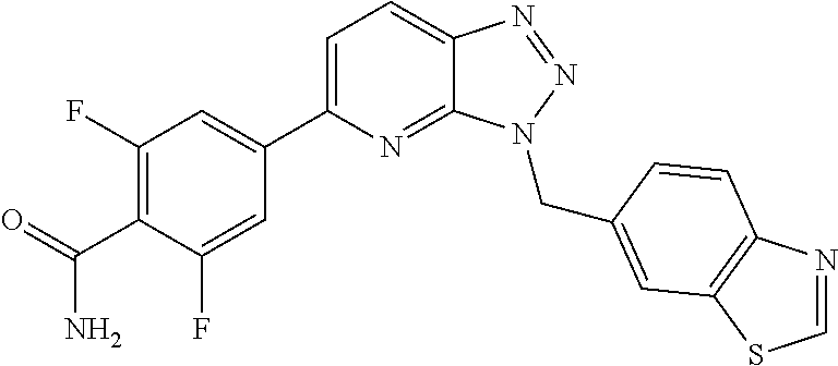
C1=C(C2=CC(F)=C(C(=O)N)C(F)=C2)N=C2C(=C1)N=NN2CC1=CC2=C(N=CS2)C=C1
